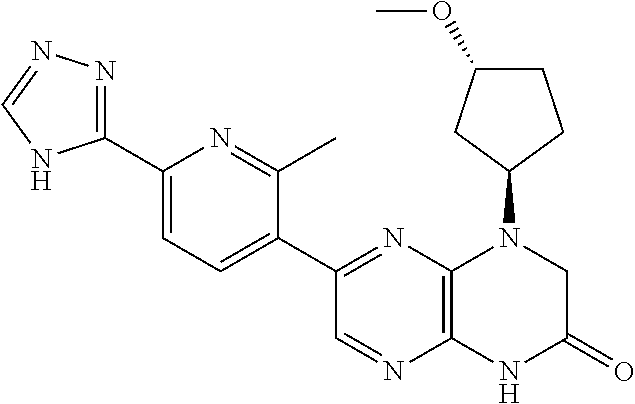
C12=C(N=C(C3=CC=C(C4=NN=CN4)N=C3C)C=N1)N(C1CCC(OC)C1)CC(=O)N2
